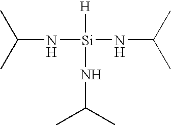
C(C)(C)N[Si]([H])(NC(C)C)NC(C)C
